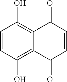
C1=CC(O)=C2C(=C1O)C(=O)C=CC2=O
